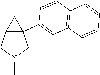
C12C(C3=CC4=C(C=C3)C=CC=C4)(CN(C)C1)C2
